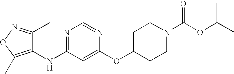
C1(NC2=NC=NC(OC3CCN(C(OC(C)C)=O)CC3)=C2)=C(C)ON=C1C
